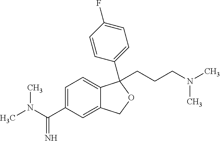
C1=C(C(N(C)C)=N)C=C2C(=C1)C(C1=CC=C(F)C=C1)(CCCN(C)C)OC2
